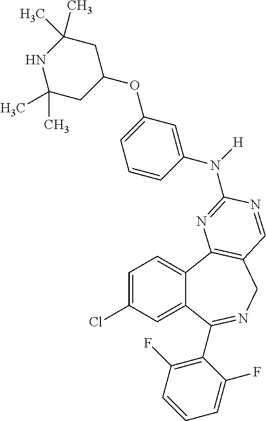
C12=CC(Cl)=CC=C1C1=C(CN=C2C2=C(F)C=CC=C2F)C=NC(N([H])C2=CC(OC3CC(C)(C)NC(C)(C)C3)=CC=C2)=N1
